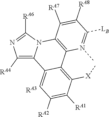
[LB]C1=N(C)C2=C(N3C(=C([RA4])N=C3[RA6])C3=CC([RA2])=C([RA1])C([X]C)=C32)C([RA7])=C1[RA8].[RA3]
